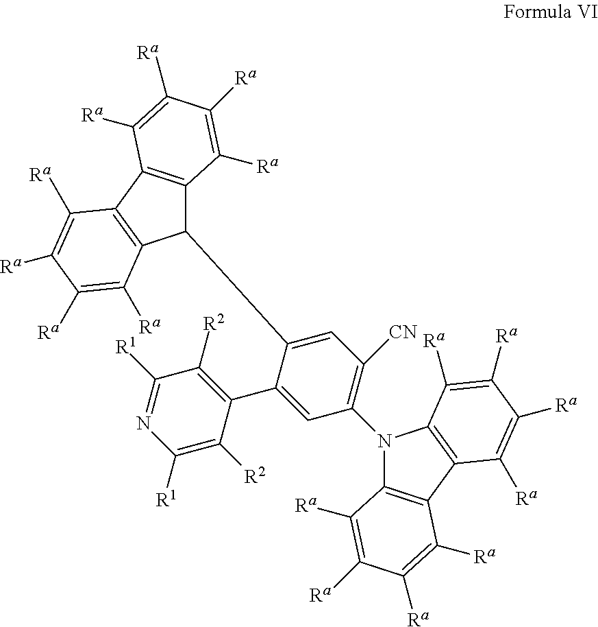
C1(C2=CC([CN])=C(N3C4=C(C5=C3C([Ra])=C([Ra])C([Ra])=C5[Ra])C([Ra])=C([Ra])C([Ra])=C4[Ra])C=C2C2=C([R2])C([R1])=NC([R1])=C2[R2])C2=C(C3=C1C([Ra])=C([Ra])C([Ra])=C3[Ra])C([Ra])=C([Ra])C([Ra])=C2[Ra]
